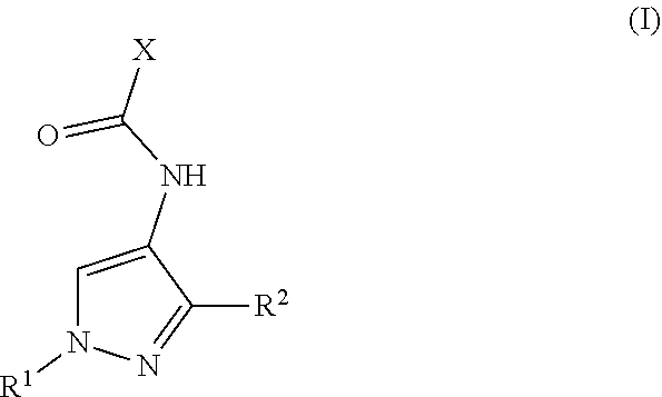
C1=C(NC([X])=O)C([R2])=NN1[R1]
